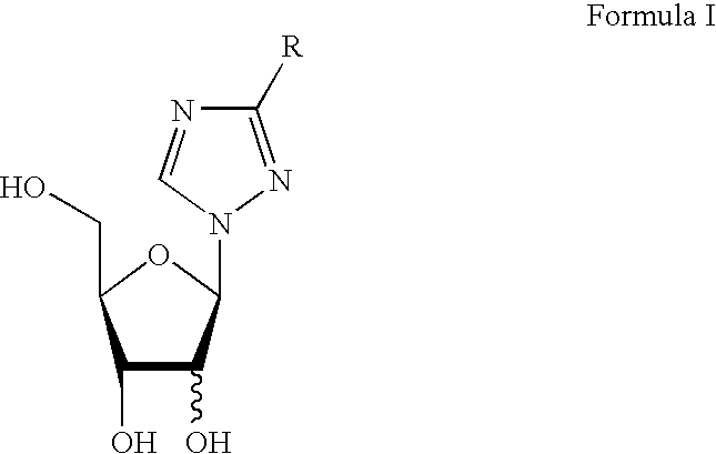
C1(O)C(O)C(N2N=C([R])N=C2)OC1CO
